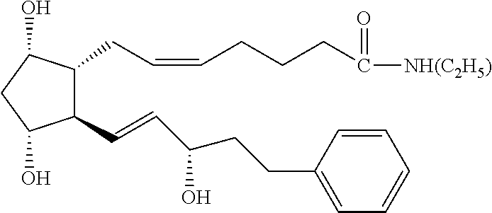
C1(C=CC(CCC2=CC=CC=C2)O)C(CC=CCCCC([NH(C2H5)])=O)C(O)CC1O
